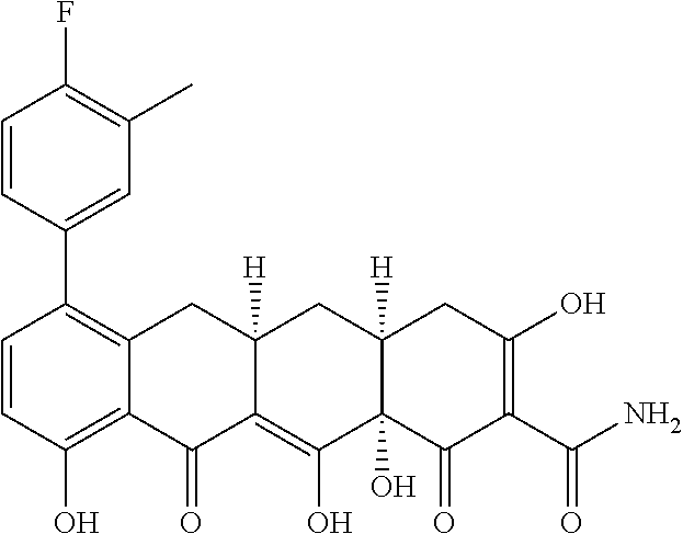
C1=CC(O)=C2C(=C1C1=CC(C)=C(F)C=C1)CC1([H])C(=C(O)C3(O)C([H])(C1)CC(O)=C(C(N)=O)C3=O)C2=O
